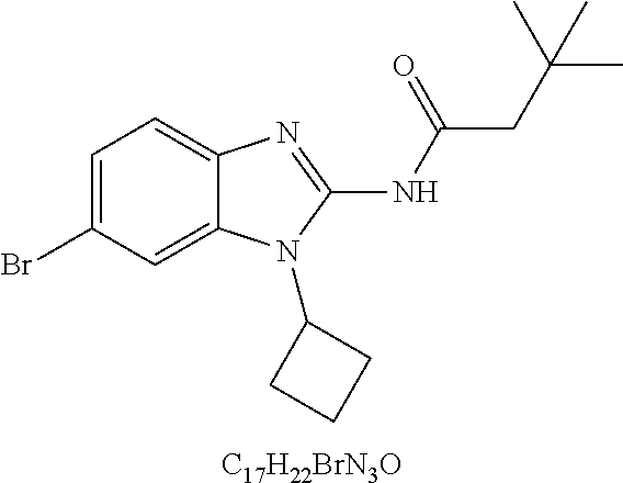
[C17H22BrN3O].C1=C(Br)C=C2C(=C1)N=C(NC(CC(C)(C)C)=O)N2C1CCC1
